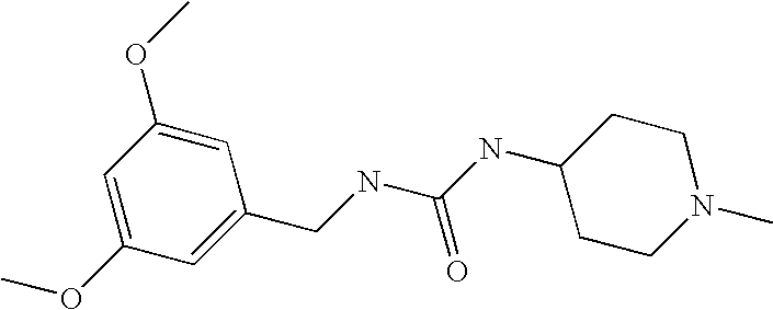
C1=C(OC)C=C(CNC(NC2CCN(C)CC2)=O)C=C1OC
